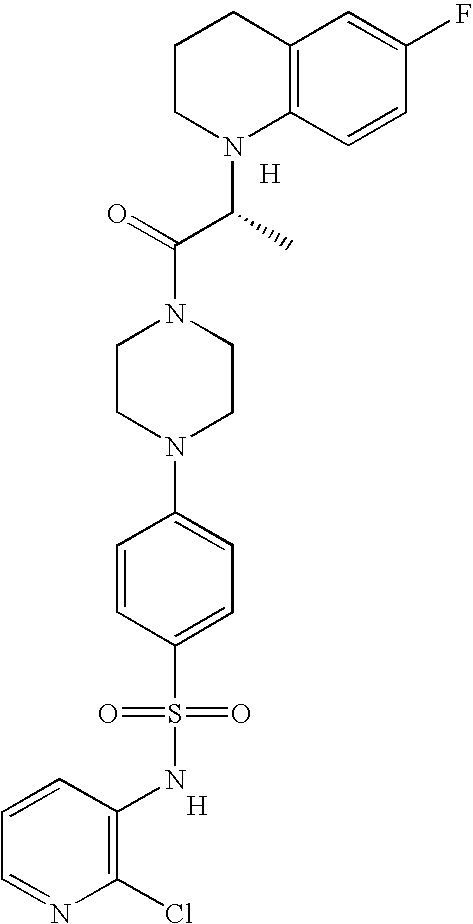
[H].C12=C(C=CC(F)=C1)N(C(C(N1CCN(C3=CC=C(S(=O)(=O)NC4=C(Cl)N=CC=C4)C=C3)CC1)=O)C)CCC2.[H]
